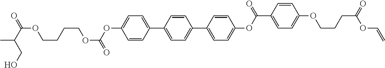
C1=CC(C2=CC=C(C3=CC=C(OC(=O)C4=CC=C(OCCCC(OC=C)=O)C=C4)C=C3)C=C2)=CC=C1OC(OCCCCOC(C(C)CO)=O)=O
